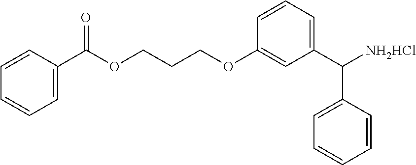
C1=CC=C(C(OCCCOC2=CC(C([NH2HCl])C3=CC=CC=C3)=CC=C2)=O)C=C1
